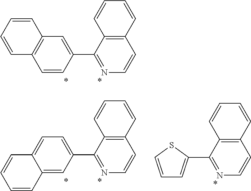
C1=CC(C2=NC=CC3=C2C=CC=C3)=CC2=C1C=CC=C2.C12=CC(C3=NC=CC4=C3C=CC=C4)=CC=C1C=CC=C2.C1(C2=CC=CS2)=NC=CC2=C1C=CC=C2
